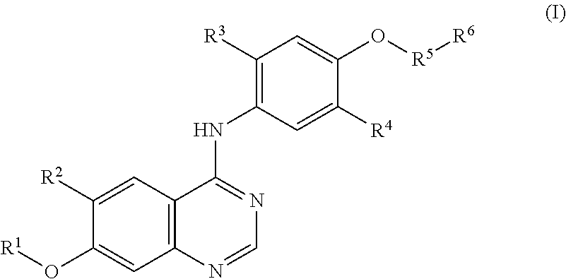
C12=C(C=C([R2])C(O[R1])=C1)C(NC1=C([R3])C=C(O[R5][R6])C([R4])=C1)=NC=N2
